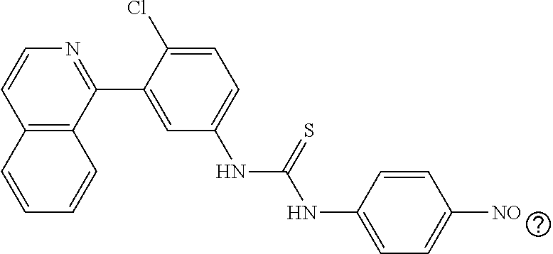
C12=C(C(C3=CC(NC(NC4=CC=C([NO])C=C4)=S)=CC=C3Cl)=NC=C1)C=CC=C2
